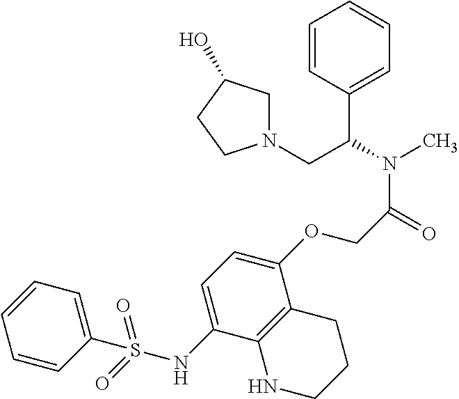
C1=CC(C(N(C)C(=O)COC2=CC=C(NS(=O)(=O)C3=CC=CC=C3)C3=C2CCCN3)CN2CC(O)CC2)=CC=C1
